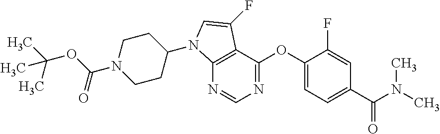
N1=CN=C(OC2=CC=C(C(=O)N(C)C)C=C2F)C2=C1N(C1CCN(C(OC(C)(C)C)=O)CC1)C=C2F
